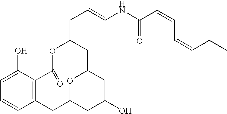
C1=C(O)C2=C(C=C1)CC1OC(CC(CC=CNC(C=CC=CCC)=O)OC2=O)CC(O)C1
